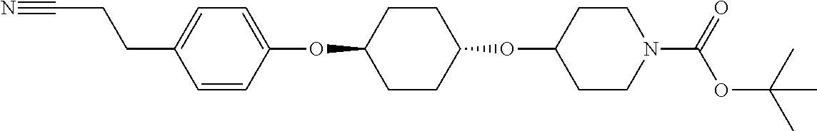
C1=CC(OC2CCC(OC3CCN(C(OC(C)(C)C)=O)CC3)CC2)=CC=C1CCC#N
